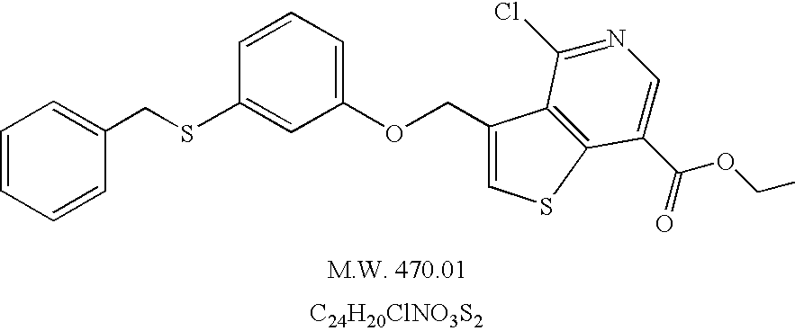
[C24H20ClNO3S2].C1=CC=CC(CSC2=CC(OCC3=CSC4=C3C(Cl)=NC=C4C(=O)OCC)=CC=C2)=C1
